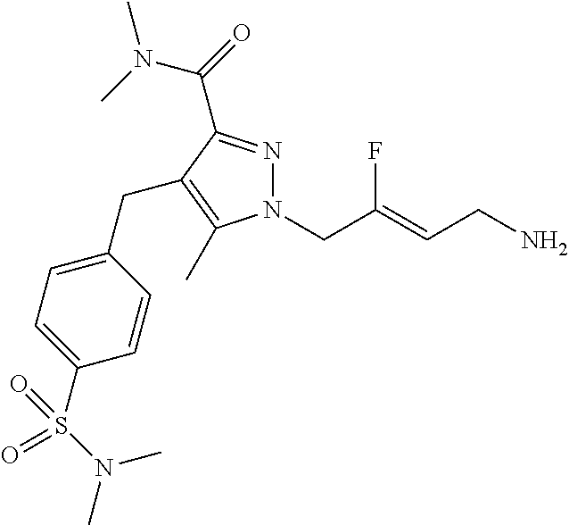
N1=C(C(=O)N(C)C)C(CC2=CC=C(S(N(C)C)(=O)=O)C=C2)=C(C)N1CC(=CCN)F
